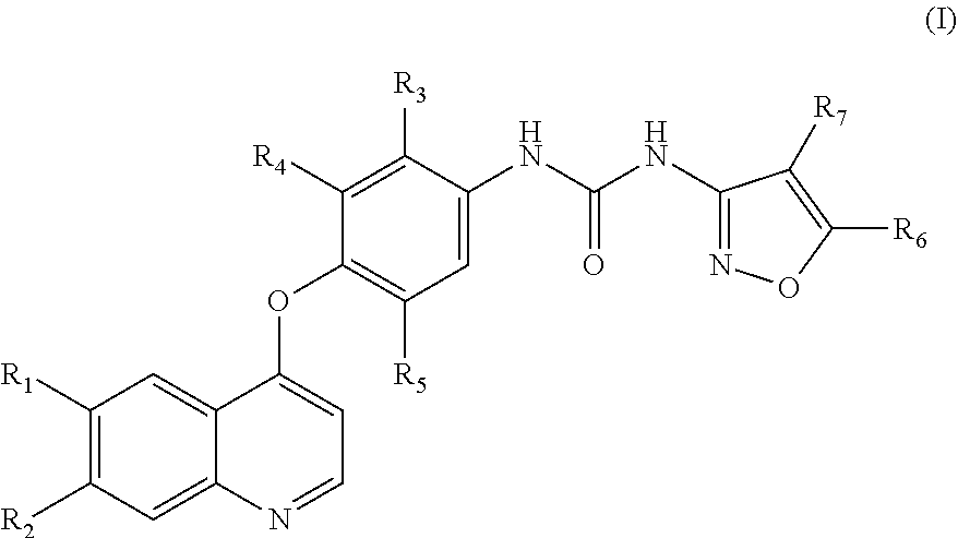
C1([R1])=C([R2])C=C2C(=C1)C(OC1=C([R5])C=C(NC(=O)NC3=NOC([R6])=C3[R7])C([R3])=C1[R4])=CC=N2
